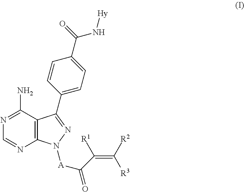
C12=C(C(N)=NC=N1)C(C1=CC=C(C(=O)N[Hy])C=C1)=NN2[A]C(C([R1])=C([R2])[R3])=O
